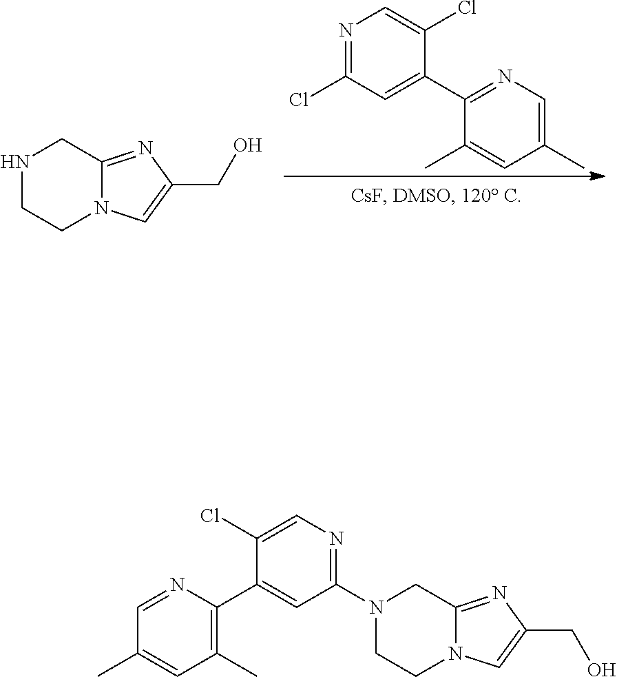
N1CC2=NC(CO)=CN2CC1.C1(Cl)=NC=C(Cl)C(C2=NC=C(C)C=C2C)=C1.N1(C2=NC=C(Cl)C(C3=C(C)C=C(C)C=N3)=C2)CC2=NC(CO)=CN2CC1
